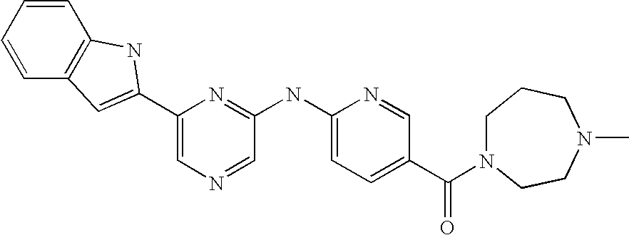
C1=CC=CC2=C1NC(C1=CN=CC(NC3=CC=C(C(=O)N4CCCN(C)CC4)C=N3)=N1)=C2
